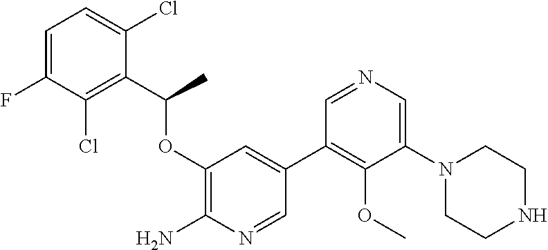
C1(OC(C2=C(Cl)C(F)=CC=C2Cl)C)=C(N)N=CC(C2=C(OC)C(N3CCNCC3)=CN=C2)=C1
